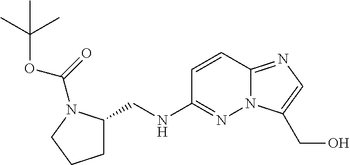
N(C1=NN2C(=NC=C2CO)C=C1)CC1CCCN1C(=O)OC(C)(C)C
